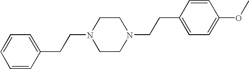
C1CN(CCC2=CC=C(OC)C=C2)CCN1CCC1=CC=CC=C1
